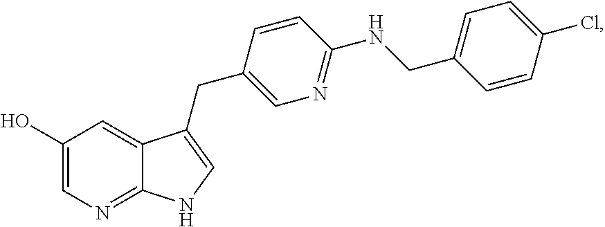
C1(O)=CN=C2C(=C1)C(CC1=CN=C(NCC3=CC=C(Cl)C=C3)C=C1)=CN2
